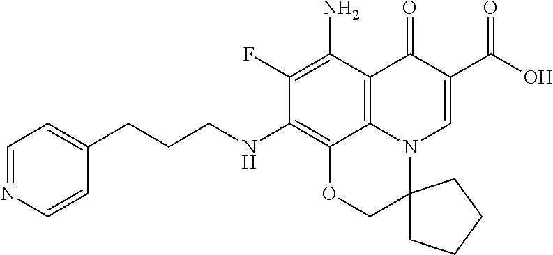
C1(F)=C(N)C2=C3C(=C1NCCCC1=CC=NC=C1)OCC1(N3C=C(C(=O)O)C2=O)CCCC1
